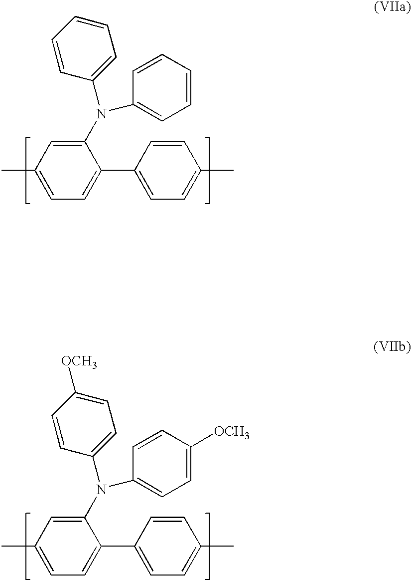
C1=CC(N(C2=CC=CC=C2)C2=CC(C)=CC=C2C2=CC=C(C)C=C2)=CC=C1.C1=CC(N(C2=CC=C([OCH3])C=C2)C2=CC(C)=CC=C2C2=CC=C(C)C=C2)=CC=C1[OCH3]
